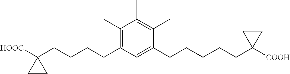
C1(C)=C(CCCCC2([HOOC])CC2)C=C(CCCCCC2([COOH])CC2)C(C)=C1C
